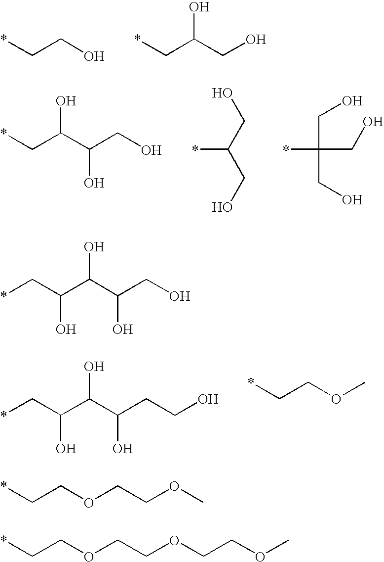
C(CO)*.C(C(CO)O)*.C(*)C(C(C(CCO)O)O)O.C(*)COC.C(C(C(CO)O)O)*.C(CO)(*)CO.C(CO)(*)(CO)CO.C(*)C(C(C(CO)O)O)O.C(*)COCCOC.C(*)COCCOCCOC
